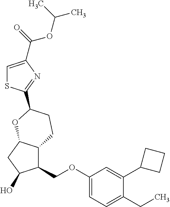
C1(COC2=CC=C(CC)C(C3CCC3)=C2)C2C(CC1O)OC(C1=NC(C(OC(C)C)=O)=CS1)CC2
